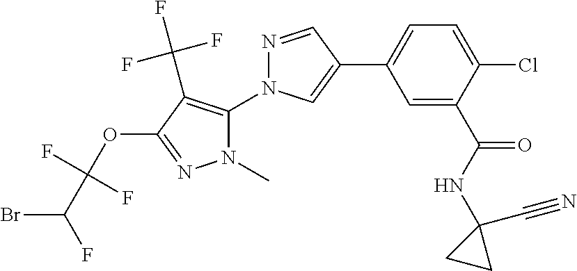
C1(C2=CC=C(Cl)C(C(NC3(C#N)CC3)=O)=C2)=CN(C2=C(C(F)(F)F)C(OC(C(F)Br)(F)F)=NN2C)N=C1
